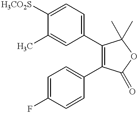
C1=C(C)C([H3CO2S])=CC=C1C1=C(C2=CC=C(F)C=C2)C(=O)OC1(C)C
